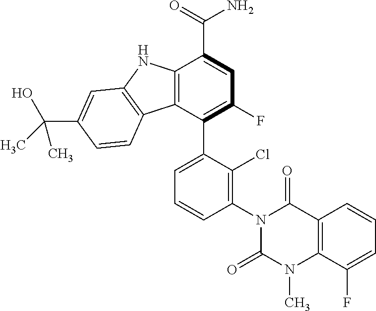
C12=C(C(C3=CC=CC(N4C(=O)N(C)C5=C(C4=O)C=CC=C5F)=C3Cl)=C(F)C=C1C(=O)N)C1=C(N2)C=C(C(C)(O)C)C=C1
